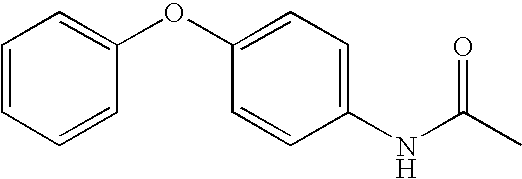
C1(OC2=CC=CC=C2)=CC=C(NC(=O)C)C=C1
